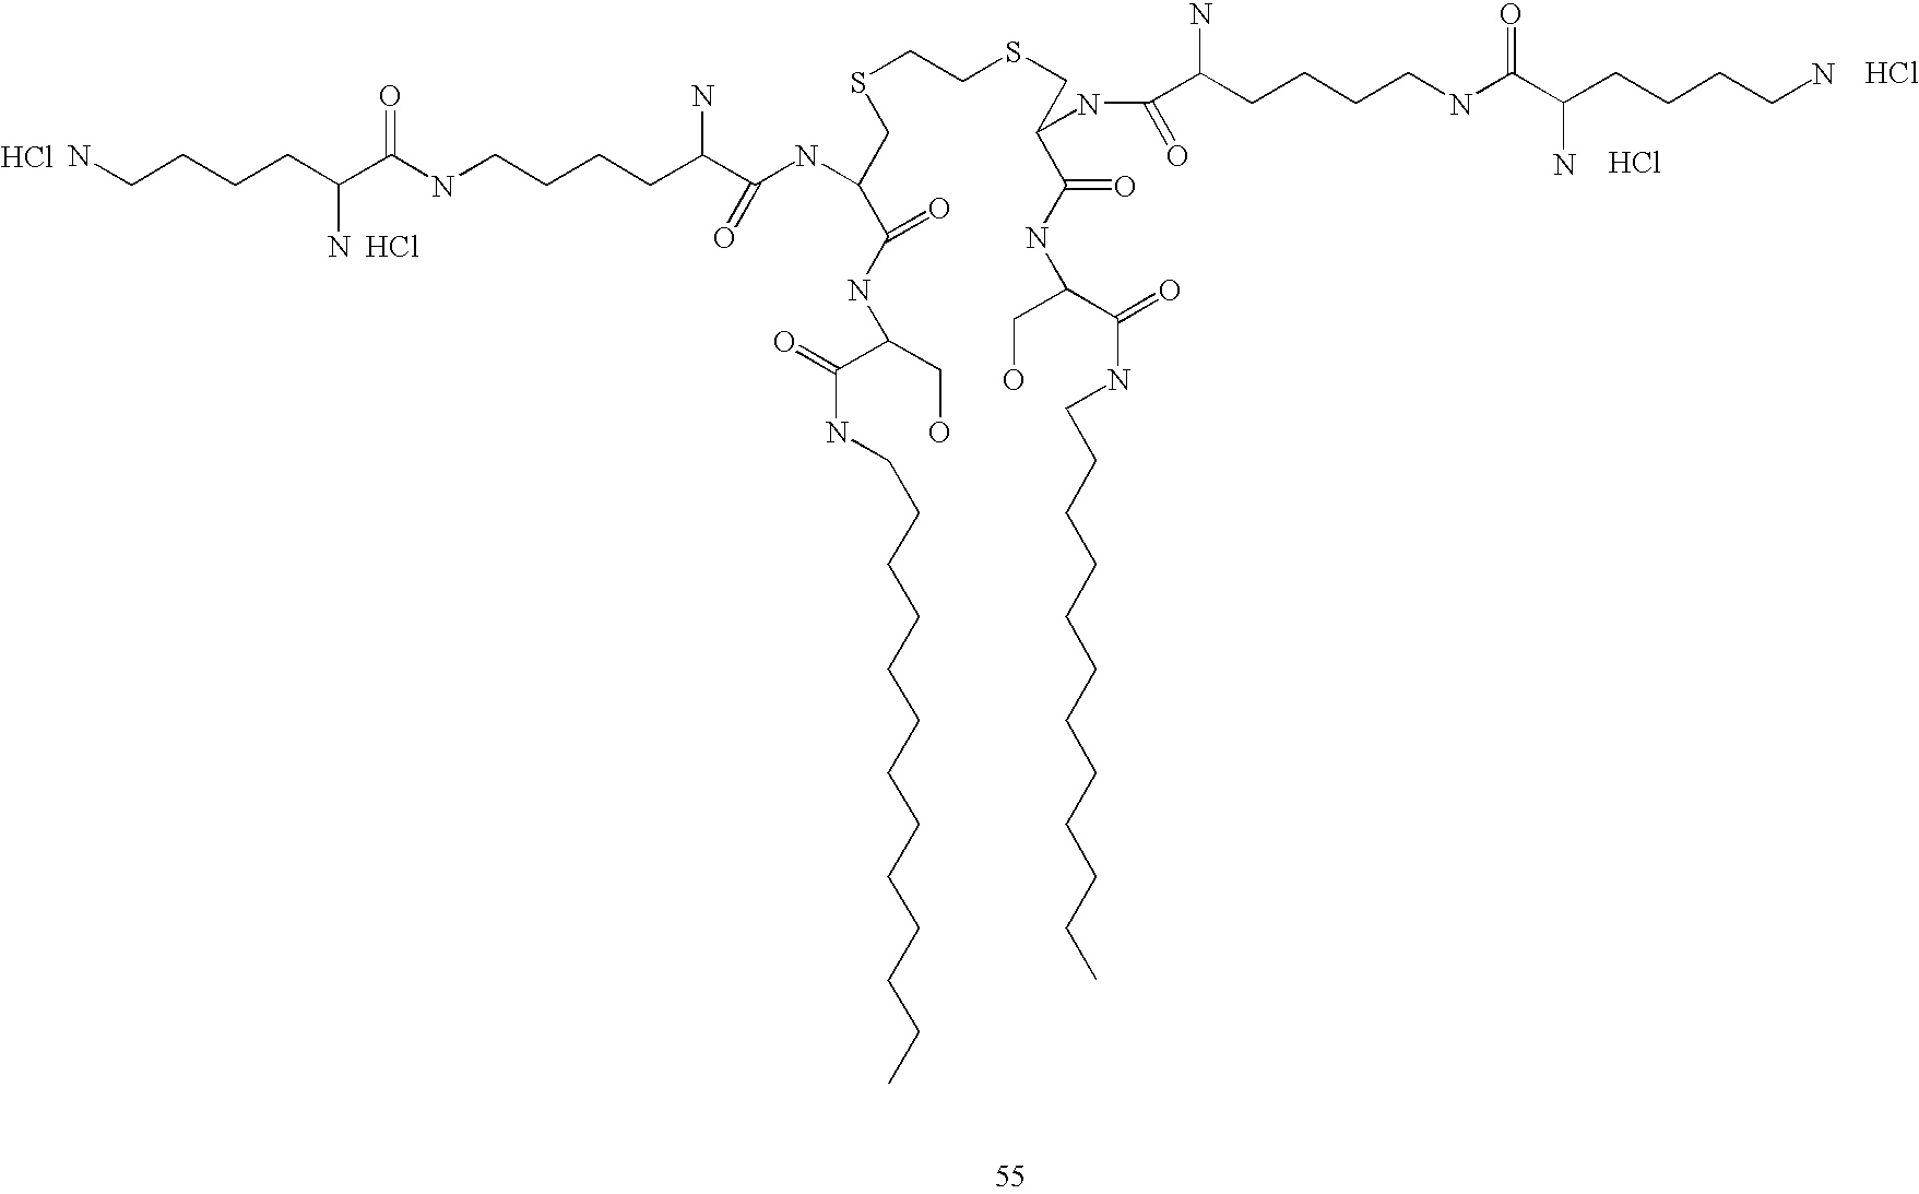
Cl.Cl.NCCCCC(C(NCCCCC(C(NC(CSCCSCC(C(NC(CO)C(NCCCCCCCCCCCC)=O)=O)NC(C(CCCCNC(C(CCCCN)N)=O)N)=O)C(NC(C(NCCCCCCCCCCCCC)=O)CO)=O)=O)N)=O)N.Cl.Cl
